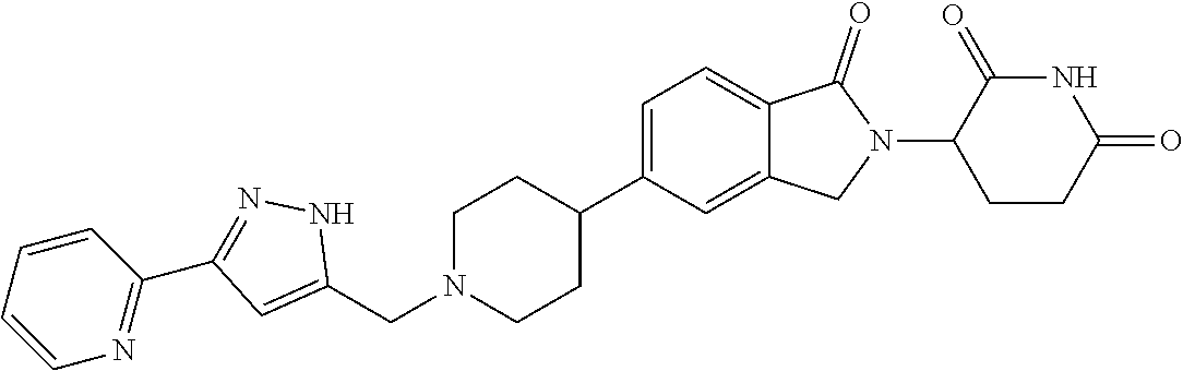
C1=C(C2CCN(CC3=CC(C4=NC=CC=C4)=NN3)CC2)C=C2C(=C1)C(=O)N(C1CCC(=O)NC1=O)C2
